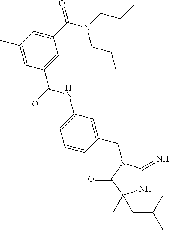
N1C(=N)N(CC2=CC(NC(=O)C3=CC(C(N(CCC)CCC)=O)=CC(C)=C3)=CC=C2)C(=O)C1(C)CC(C)C
